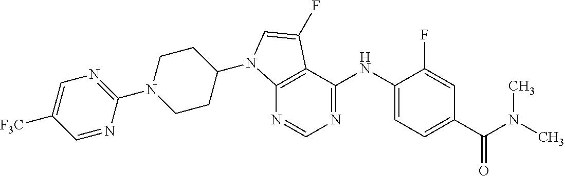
C12=C(C(NC3=CC=C(C(N(C)C)=O)C=C3F)=NC=N1)C(F)=CN2C1CCN(C2=NC=C([F3C])C=N2)CC1
